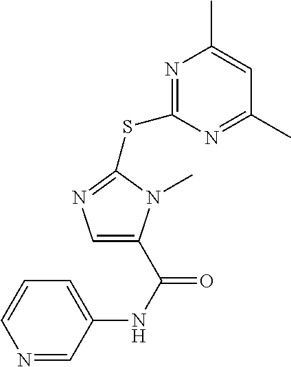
C1=C(C(NC2=CC=CN=C2)=O)N(C)C(SC2=NC(C)=CC(C)=N2)=N1
